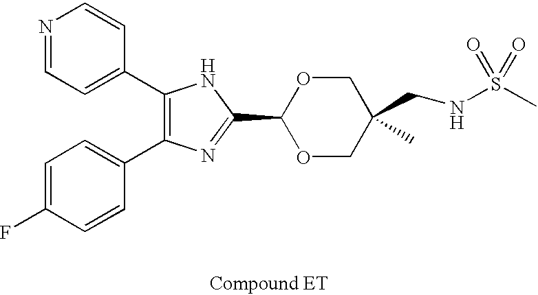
C1(C2=CC=NC=C2)=C(C2=CC=C(F)C=C2)N=C(C2OCC(C)(CNS(C)(=O)=O)CO2)N1
